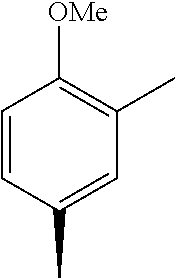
C1=CC(C)=CC(C)=C1[OMe]
